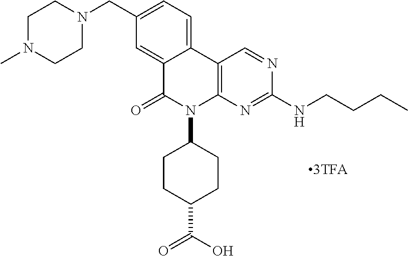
CN1CCN(CC2=CC=C3C(=C2)C(=O)N(C2CCC(C(O)=O)CC2)C2=C3C=NC(NCCCC)=N2)CC1
